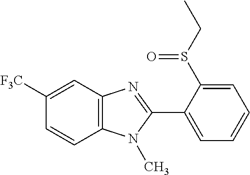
C12=C(N(C)C(C3=CC=CC=C3S(CC)=O)=N1)C=CC([F3C])=C2
